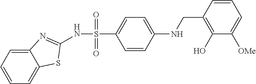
C1=CC(NCC2=C(O)C([OMe])=CC=C2)=CC=C1S(=O)(=O)NC1=NC2=CC=CC=C2S1
